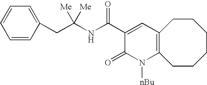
C12=C(CCCCCC1)N([nBu])C(=O)C(C(=O)NC(CC1=CC=CC=C1)([Me])[Me])=C2
